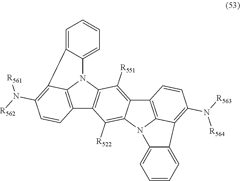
C1=C2C(=CC=C1)N1C3=C(C4=C1C([R551])=C1C(=C4[R522])N4C5=C1C=CC(N([R563])[R564])=C5C1=CC=CC=C14)C=CC(N([R562])[R561])=C23
